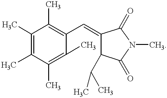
C1(C)=C(C)C(C)=C(C)C(C=C2C(C(C)C)C(=O)N(C)C2=O)=C1C
